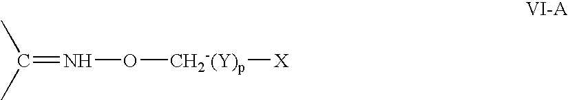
C(=NO[CH2-(Y)p][X])(C)C
